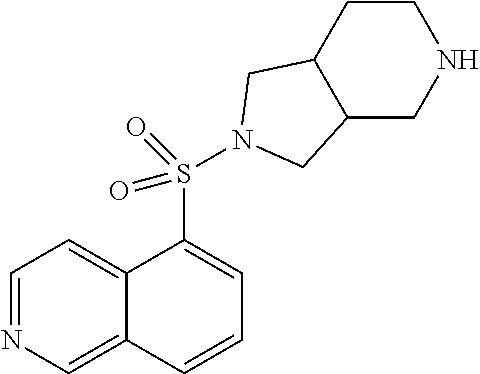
C1=NC=C2C(=C1)C(S(=O)(=O)N1CC3C(CNCC3)C1)=CC=C2
